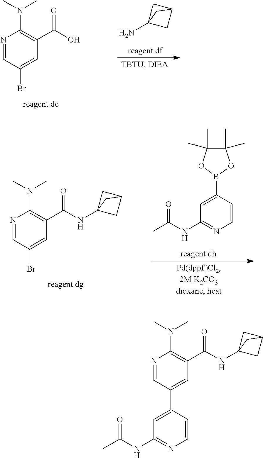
N1=CC(Br)=CC(C(=O)NC23CC(C2)C3)=C1N(C)C.C1(NC(C)=O)=NC=CC(B2OC(C)(C)C(C)(C)O2)=C1.N1=CC(Br)=CC(C(O)=O)=C1N(C)C.C1C2(N)CC1C2.C(=O)(C)NC1=NC=CC(C2=CC(C(=O)NC34CC(C3)C4)=C(N(C)C)N=C2)=C1
